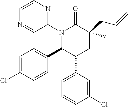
C1=CN=C(N2C(C3=CC=C(Cl)C=C3)C(C3=CC=CC(Cl)=C3)CC(CC=C)(C)C2=O)C=N1
